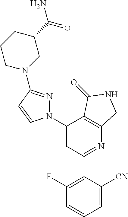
C1(N2N=C(N3CC(C(N)=O)CCC3)C=C2)=CC(C2=C(F)C=CC=C2[CN])=NC2=C1C(=O)NC2
